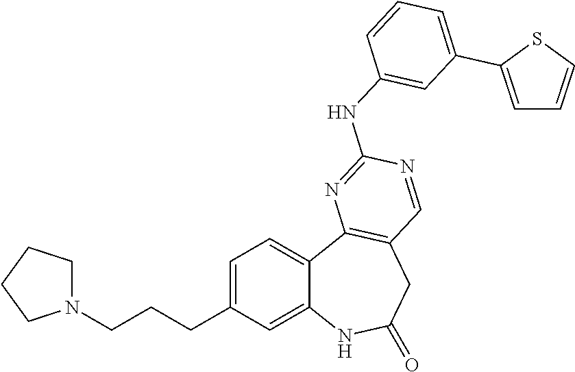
C1=C(CCCN2CCCC2)C=C2C(=C1)C1=C(CC(=O)N2)C=NC(NC2=CC(C3=CC=CS3)=CC=C2)=N1
